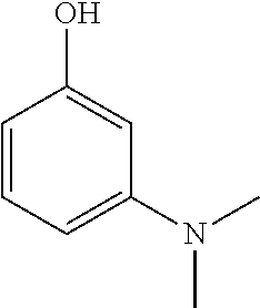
C1=CC=C(N(C)C)C=C1O
